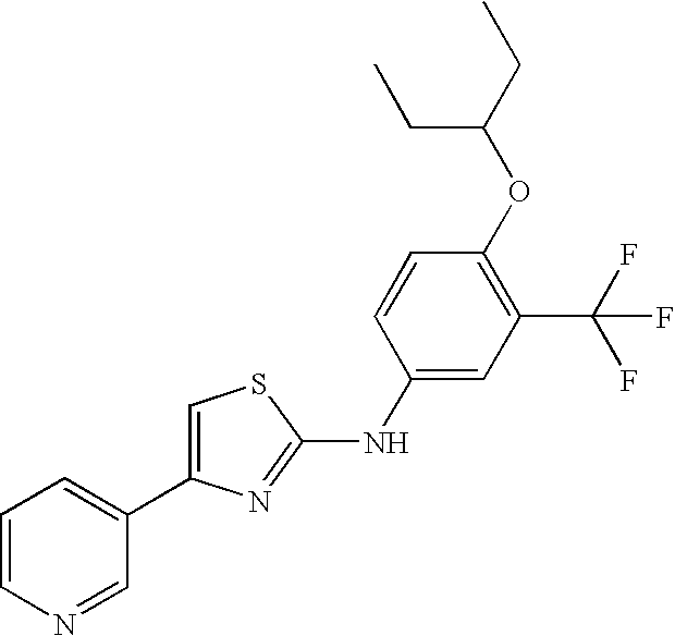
C1=CN=CC(C2=CSC(NC3=CC(C(F)(F)F)=C(OC(CC)CC)C=C3)=N2)=C1
